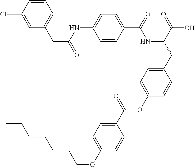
C1=CC(C(=O)NC(CC2=CC=C(OC(C3=CC=C(OCCCCCCC)C=C3)=O)C=C2)C(=O)O)=CC=C1NC(CC1=CC=CC(Cl)=C1)=O
